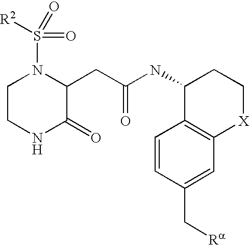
C1CNC(=O)C(CC(NC2C3=C([X]CC2)C=C(C[Ra])C=C3)=O)N1S(=O)(=O)[R2]
